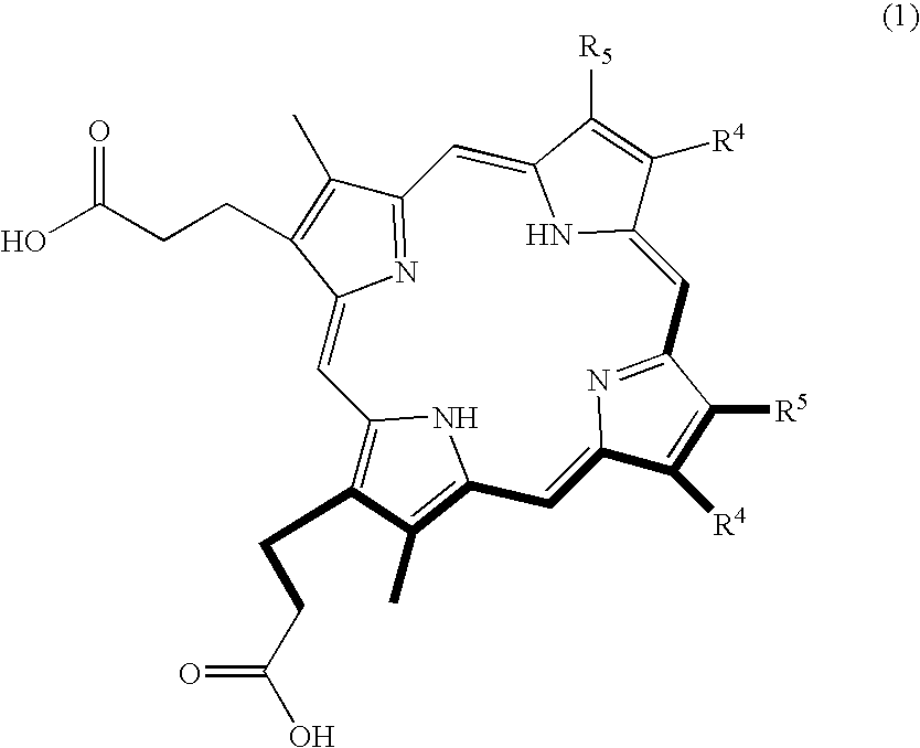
C1=C2N=C(C(C)=C2CCC(O)=O)C=C2NC(=CC3=NC(=CC4=C(C)C(CCC(O)=O)=C1N4)C([R4])=C3[R5])C([R4])=C2[R5]
